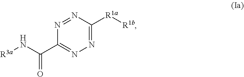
N1=C([R1a][R1b])N=NC(C(N[R3a])=O)=N1
